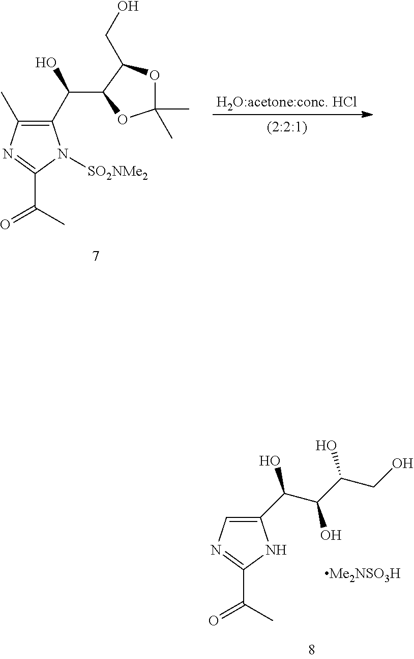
[(2:2:1)].C1(C)=C(C(C2C(CO)OC(C)(C)O2)O)N([SO2NMe2])C(C(C)=O)=N1.[H2O:acetone:conc. HCl].C1(C(O)C(O)C(O)CO)=CN=C(C(C)=O)N1.[Me2NSO3H]
